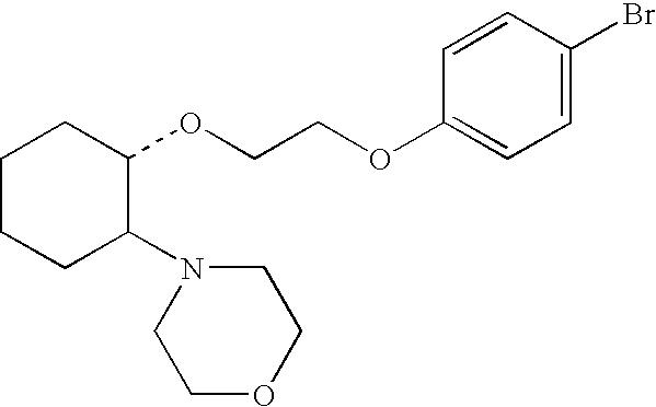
C1CCC(N2CCOCC2)C(OCCOC2=CC=C(Br)C=C2)C1
